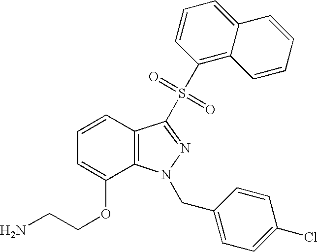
C1=CC2=C(C(OCCN)=C1)N(CC1=CC=C(Cl)C=C1)N=C2S(=O)(=O)C1=C2C(=CC=C1)C=CC=C2
